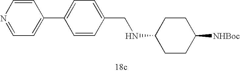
C1=CN=CC=C1C1=CC=C(CNC2CCC([NHBoc])CC2)C=C1
